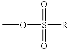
O(S([R])(=O)=O)C
